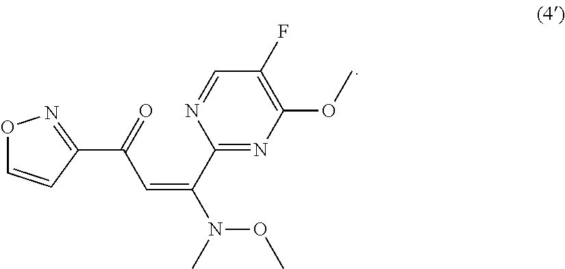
O=C(C=C(C1=NC(OC)=C(F)C=N1)N(C)OC)C1=NOC=C1
